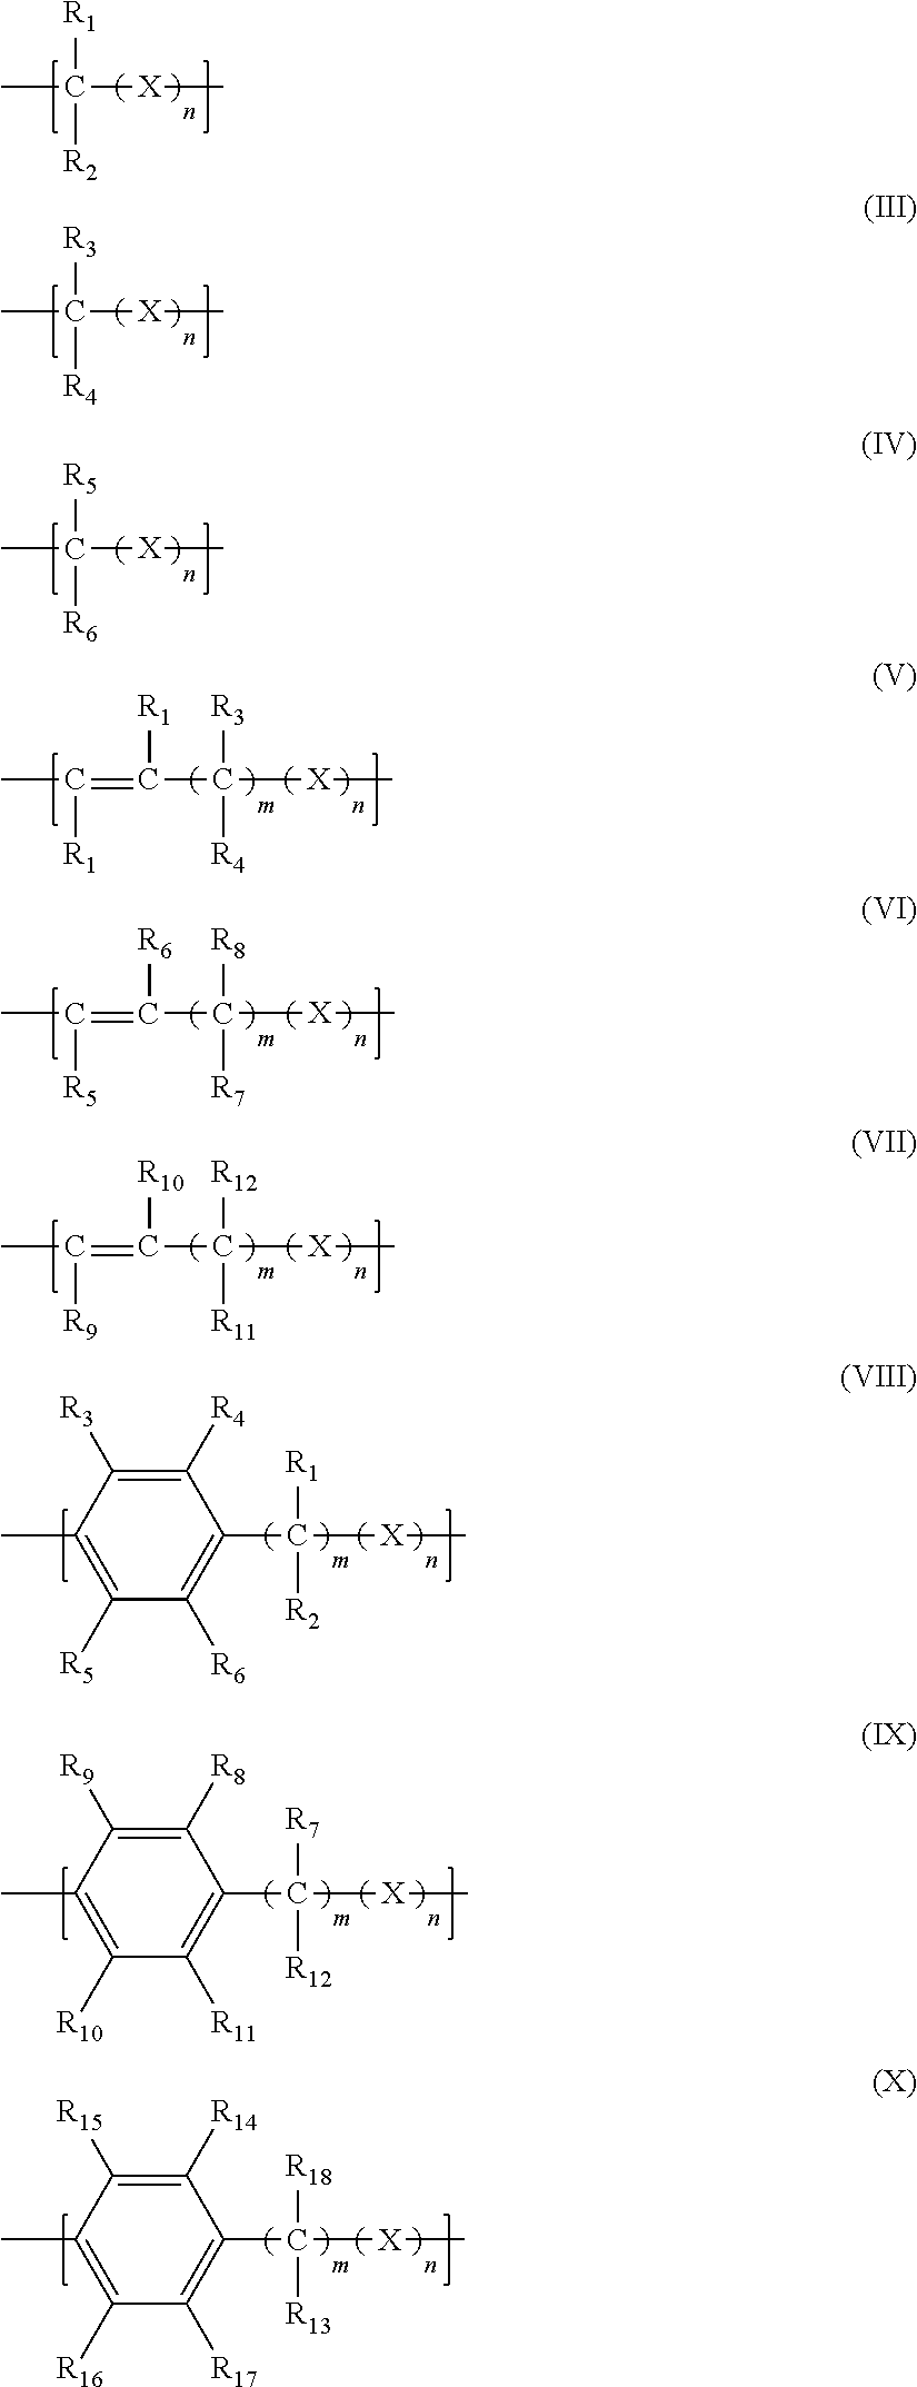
CC([X]C)([R2])[R1].CC([X]C)([R4])[R3].CC([X]C)([R6])[R5].C(C([X]C)([R4])[R3])(=C(C)[R1])[R1].C(C([X]C)([R7])[R8])(=C(C)[R5])[R6].C(C([X]C)([R11])[R12])(=C(C)[R9])[R10].C1(C([X]C)([R2])[R1])=C([R6])C([R5])=C(C)C([R3])=C1[R4].C1(C([X]C)([R12])[R7])=C([R11])C([R10])=C(C)C([R9])=C1[R8].C1(C([X]C)([R13])[R18])=C([R17])C([R16])=C(C)C([R15])=C1[R14]
